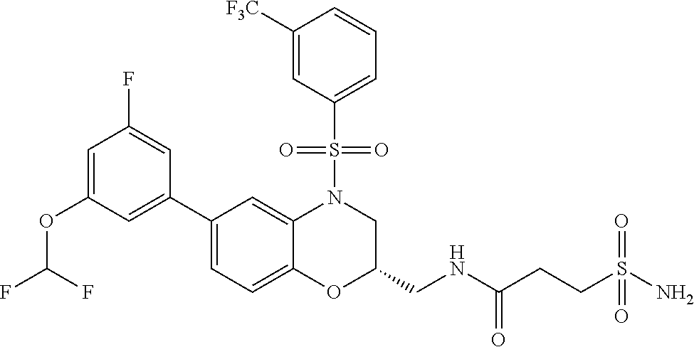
C1=C(OC(F)F)C=C(C2=CC=C3C(=C2)N(S(C2=CC=CC([F3C])=C2)(=O)=O)CC(CNC(CCS(N)(=O)=O)=O)O3)C=C1F
